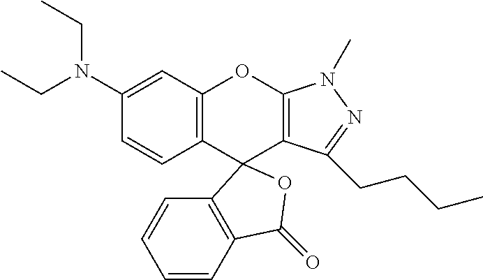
C1(N(CC)CC)=CC2=C(C=C1)C1(C3=C(O2)N(C)N=C3CCCC)C2=C(C=CC=C2)C(=O)O1
